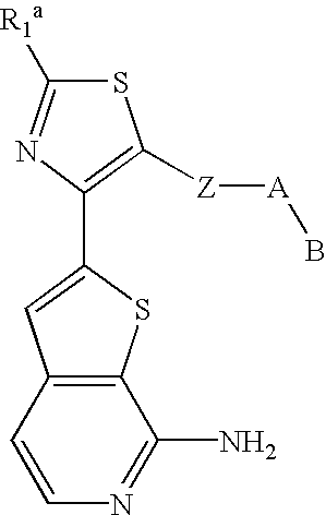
S1C([R1a])=NC(C2=CC3=C(S2)C(N)=NC=C3)=C1[Z][A]B
